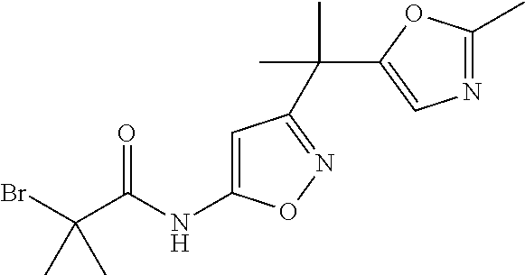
BrC(C(NC1=CC(C(C2=CN=C(C)O2)(C)C)=NO1)=O)(C)C
